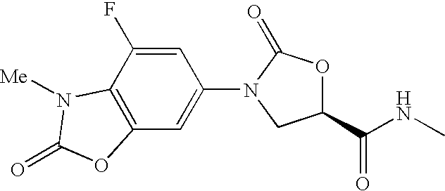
C1=C(F)C2=C(C=C1N1C(=O)OC(C(NC)=O)C1)OC(=O)N2[Me]
